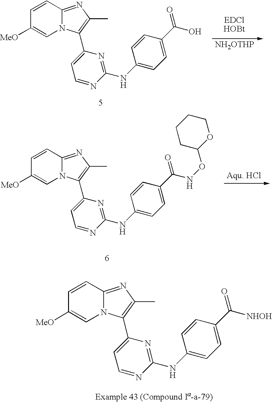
C1([MeO])=CN2C(=NC(C)=C2C2=CC=NC(NC3=CC=C(C(O)=O)C=C3)=N2)C=C1.[NH2OTHP].C1([MeO])=CN2C(=NC(C)=C2C2=CC=NC(NC3=CC=C(C([NHOH])=O)C=C3)=N2)C=C1.C1([MeO])=CN2C(=NC(C)=C2C2=CC=NC(NC3=CC=C(C(NOC4OCCCC4)=O)C=C3)=N2)C=C1
